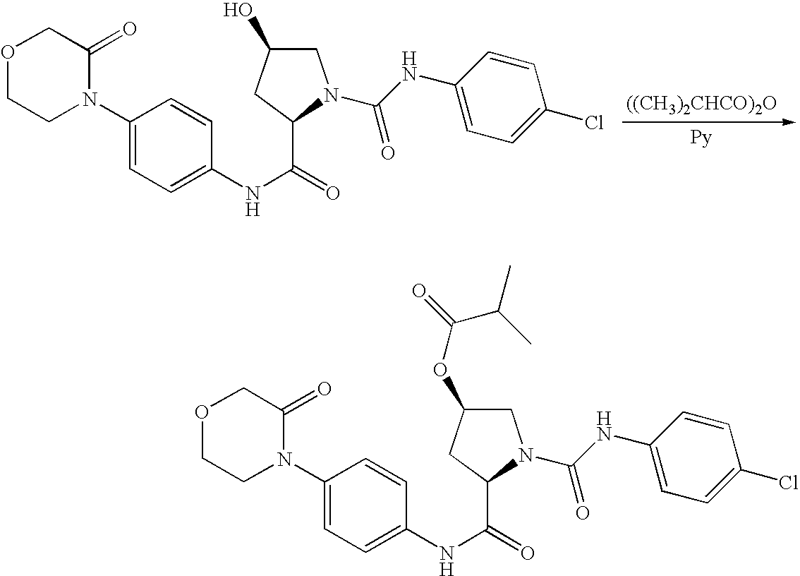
[((CH3)2CHCO)2O].O1CCN(C2=CC=C(NC(=O)C3CC(O)CN3C(NC3=CC=C(Cl)C=C3)=O)C=C2)C(=O)C1.O1CCN(C2=CC=C(NC(=O)C3CC(OC(C(C)C)=O)CN3C(NC3=CC=C(Cl)C=C3)=O)C=C2)C(=O)C1
